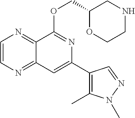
C1=CN=C2C(=N1)C(OCC1OCCNC1)=NC(C1=C(C)N(C)N=C1)=C2
